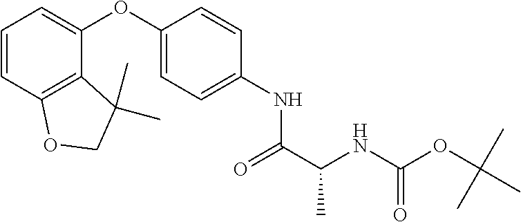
C1=CC2=C(C(OC3=CC=C(NC(=O)C(C)NC(=O)OC(C)(C)C)C=C3)=C1)C(C)(C)CO2
